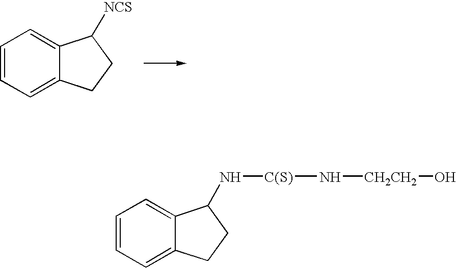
C1=CC=C2C(=C1)C([NCS])CC2.C1=CC=C2C(=C1)C(N[C(S)]N[CH2CH2]O)CC2
